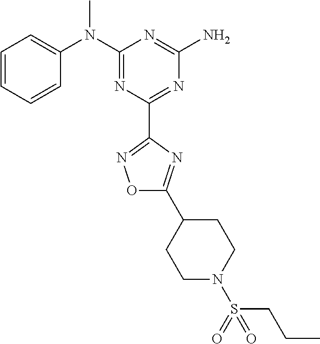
C1=CC=CC(N(C2=NC(C3=NOC(C4CCN(S(CCC)(=O)=O)CC4)=N3)=NC(N)=N2)C)=C1
